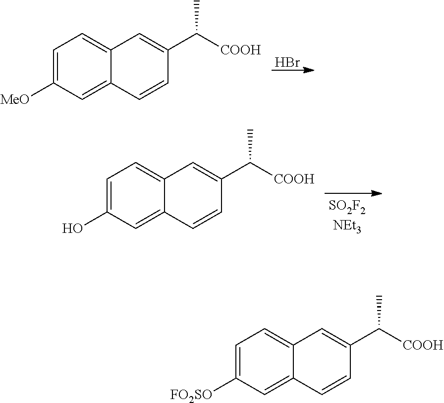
Br.C1=C([MeO])C=C2C(=C1)C=C(C(C)[COOH])C=C2.C1=C(O)C=C2C(=C1)C=C(C(C)[COOH])C=C2.C1=C([FO2SO])C=C2C(=C1)C=C(C(C)[COOH])C=C2
